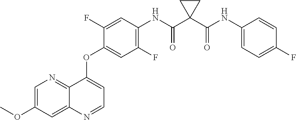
C12=NC=C(OC)C=C1N=CC=C2OC1=CC(F)=C(NC(C2(C(NC3=CC=C(F)C=C3)=O)CC2)=O)C=C1F
